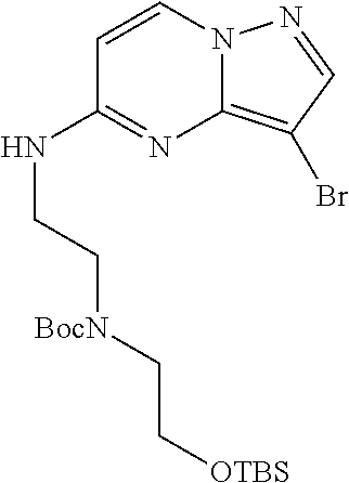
C1=CC(NCC[BocN]CC[OTBS])=NC2=C(Br)C=NN12
